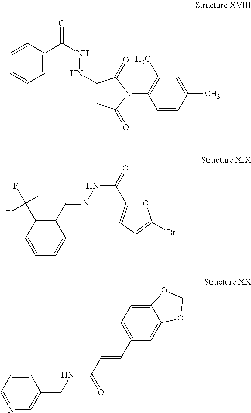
C1=CC(C(NNC2CC(=O)N(C3=C(C)C=C(C)C=C3)C2=O)=O)=CC=C1.C1(C=NNC(=O)C2=CC=C(Br)O2)=C(C(F)(F)F)C=CC=C1.C1=CC=NC=C1CNC(C=CC1=CC=C2C(=C1)OCO2)=O
